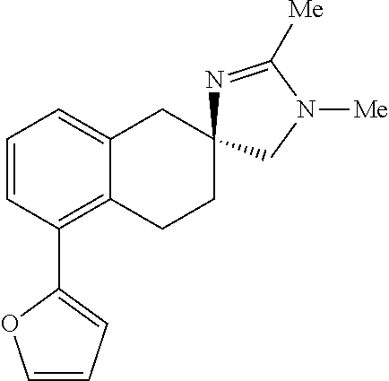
C1=CC(C2=CC=CO2)=C2C(=C1)CC1(CC2)N=C([Me])N([Me])C1
